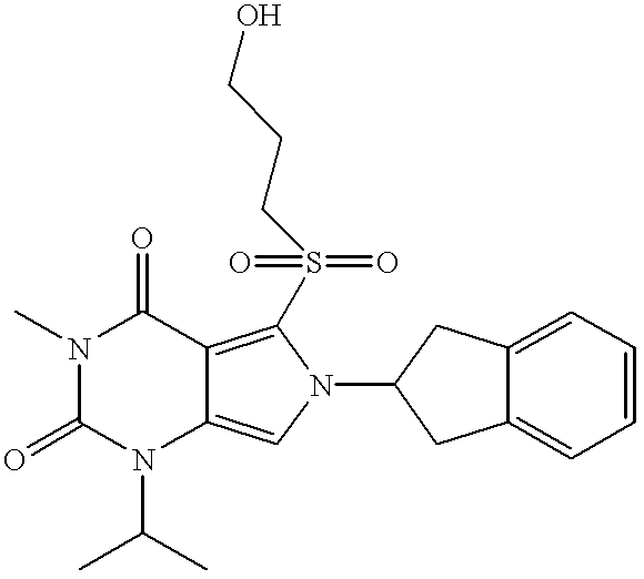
N1(C)C(=O)N(C(C)C)C2=CN(C3CC4=CC=CC=C4C3)C(S(=O)(=O)CCCO)=C2C1=O
